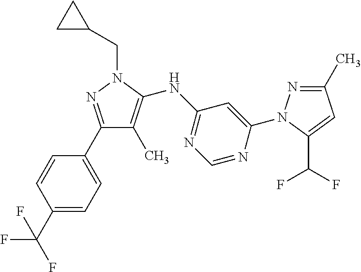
C1=CC(C2=NN(CC3CC3)C(NC3=NC=NC(N4N=C(C)C=C4C(F)F)=C3)=C2C)=CC=C1C(F)(F)F
